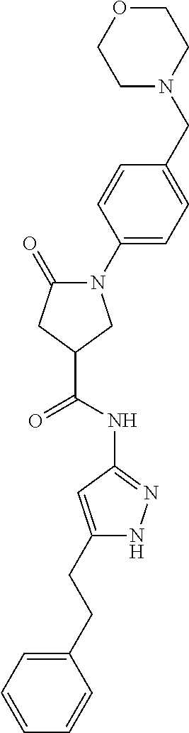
N1(C2=CC=C(CN3CCOCC3)C=C2)C(=O)CC(C(NC2=NNC(CCC3=CC=CC=C3)=C2)=O)C1
